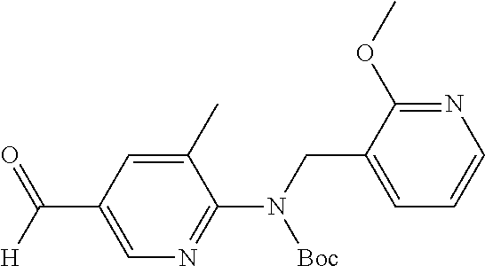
C(C1=CN=C(N(CC2=CC=CN=C2OC)[Boc])C(C)=C1)([H])=O
